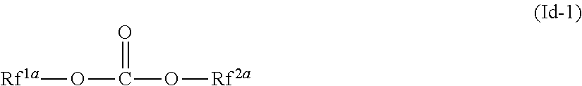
[Rf1a]OC(O[Rf2a])=O
